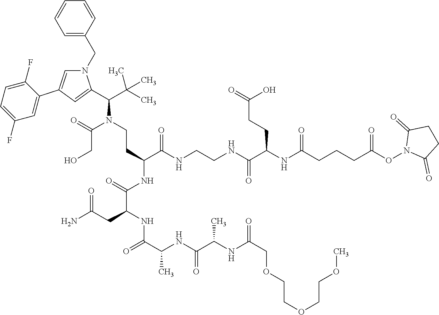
C1=CC(CN2C=C(C3=CC(F)=CC=C3F)C=C2C(C(C)(C)C)N(CCC(C(=O)NCCNC(C(NC(CCCC(ON2C(=O)CCC2=O)=O)=O)CCC(=O)O)=O)NC(C(CC(=O)N)NC(=O)C(C)NC(C(NC(COCCOCCOC)=O)C)=O)=O)C(CO)=O)=CC=C1
